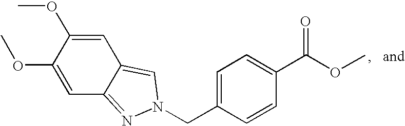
C1=C(CN2N=C3C=C(OC)C(OC)=CC3=C2)C=CC(C(OC)=O)=C1
